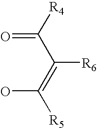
O=C(C(=C(O)[R5])[R6])[R4]
